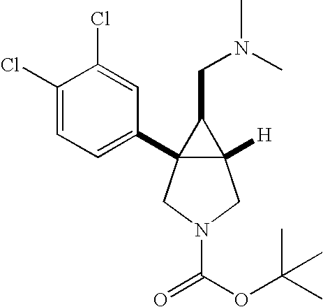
C12([H])C(C3=CC=C(Cl)C(Cl)=C3)(CN(C(OC(C)(C)C)=O)C1)C2CN(C)C
